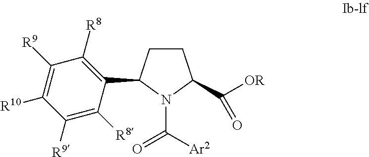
C1([R9])=C([R8])C(C2CCC(C([OR])=O)N2C(=O)[Ar2])=C([R8])C([R9])=C1[R10]
